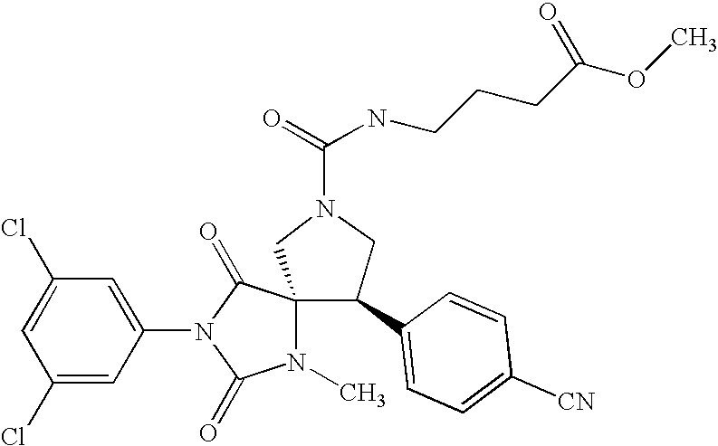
ClC1=CC(Cl)=CC(N2C(=O)C3(N(C)C2=O)CN(C(NCCCC(OC)=O)=O)CC3C2=CC=C([CN])C=C2)=C1
